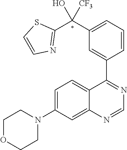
C12=CC(N3CCOCC3)=CC=C1C(C1=CC(C(C3=NC=CS3)(O)[CF3])=CC=C1)=NC=N2
